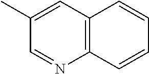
C12=C(C=CC=C1)N=CC(C)=C2
